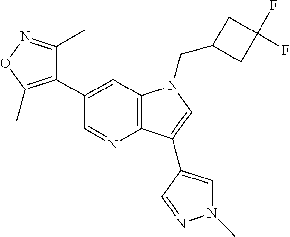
C12=C(C=C(C3=C(C)ON=C3C)C=N1)N(CC1CC(F)(F)C1)C=C2C1=CN(C)N=C1
